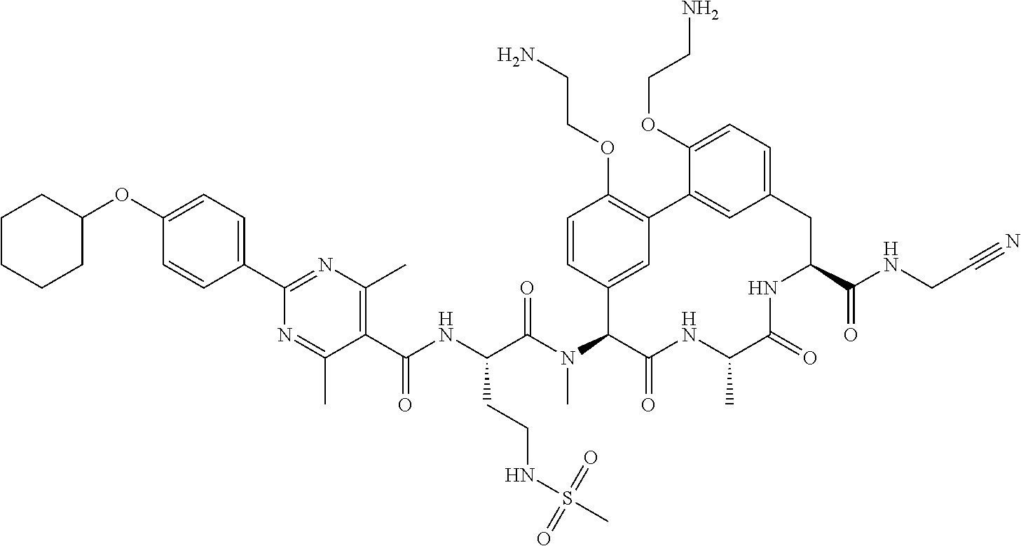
C1(OC2=CC=C(C3=NC(C)=C(C(=O)NC(CCNS(C)(=O)=O)C(=O)N(C)C4C5=CC(=C(OCCN)C=C5)C5=CC(=CC=C5OCCN)CC(C(=O)NCC#N)NC(=O)C(C)NC4=O)C(C)=N3)C=C2)CCCCC1
